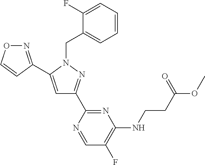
N1=C(C2=CC(C3=NC(NCCC(OC)=O)=C(F)C=N3)=NN2CC2=CC=CC=C2F)C=CO1
